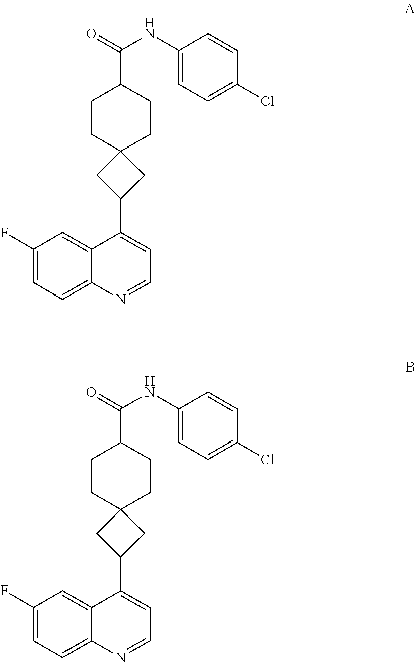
C12=CC=C(F)C=C1C(C1CC3(CCC(C(=O)NC4=CC=C(Cl)C=C4)CC3)C1)=CC=N2.C12=CC=C(F)C=C1C(C1CC3(CCC(C(=O)NC4=CC=C(Cl)C=C4)CC3)C1)=CC=N2
